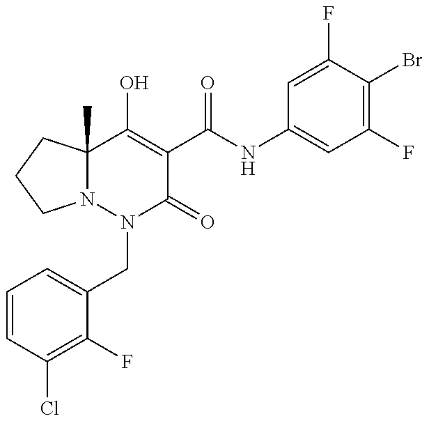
C1=CC=C(CN2C(=O)C(C(=O)NC3=CC(F)=C(Br)C(F)=C3)=C(O)C3(C)N2CCC3)C(F)=C1Cl
